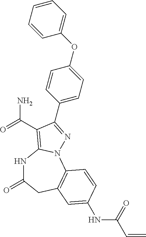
C1(C2=NN3C4=C(CC(=O)NC3=C2C(N)=O)C=C(NC(=O)C=C)C=C4)=CC=C(OC2=CC=CC=C2)C=C1
